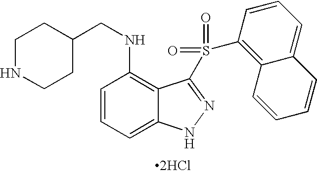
[2HCl].C1=CC(NCC2CCNCC2)=C2C(=C1)NN=C2S(C1=C2C(=CC=C1)C=CC=C2)(=O)=O
